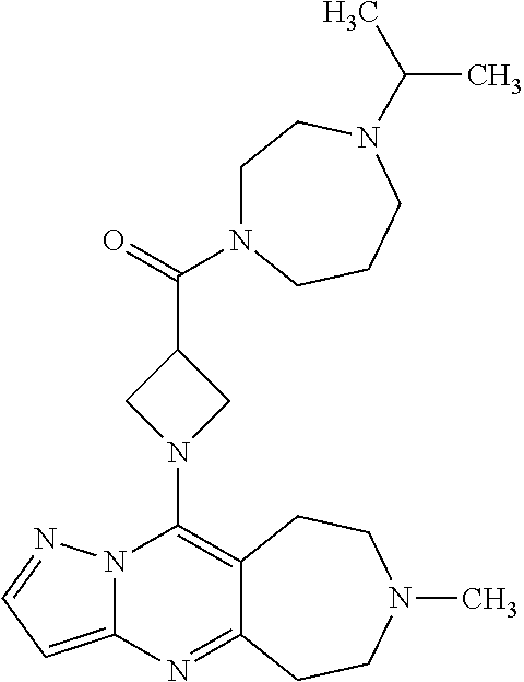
N12C(=CC=N1)N=C1C(=C2N2CC(C(=O)N3CCN(C(C)C)CCC3)C2)CCN(C)CC1
